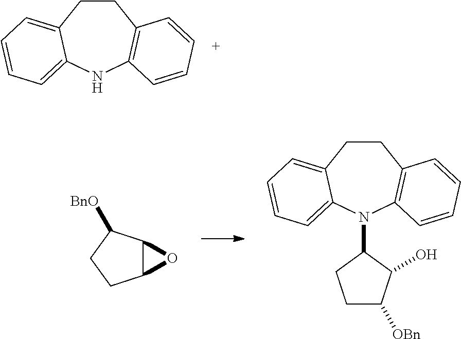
N1C2=C(CCC3=CC=CC=C13)C=CC=C2.C1CC2C(C1[BnO])O2.C1(N2C3=C(CCC4=CC=CC=C24)C=CC=C3)CCC([OBn])C1O
